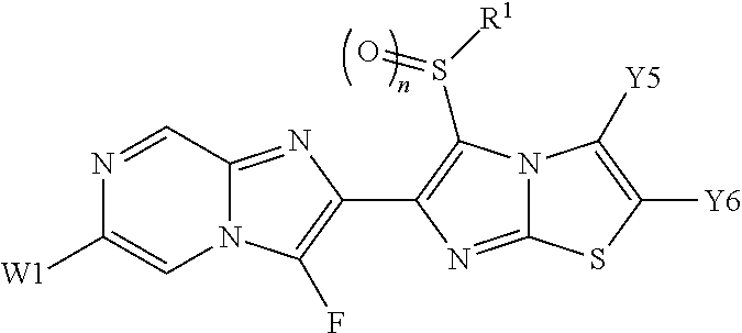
N1=CC2=NC(C3=C(S([R1])=O)N4C(=N3)SC([Y6])=C4[Y5])=C(F)N2C=C1[W1]
